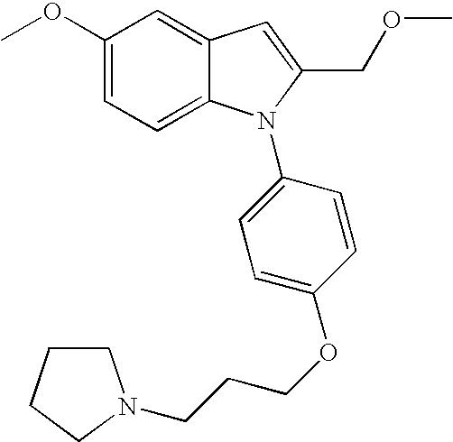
C1(OC)=CC=C2C(=C1)C=C(COC)N2C1=CC=C(OCCCN2CCCC2)C=C1
